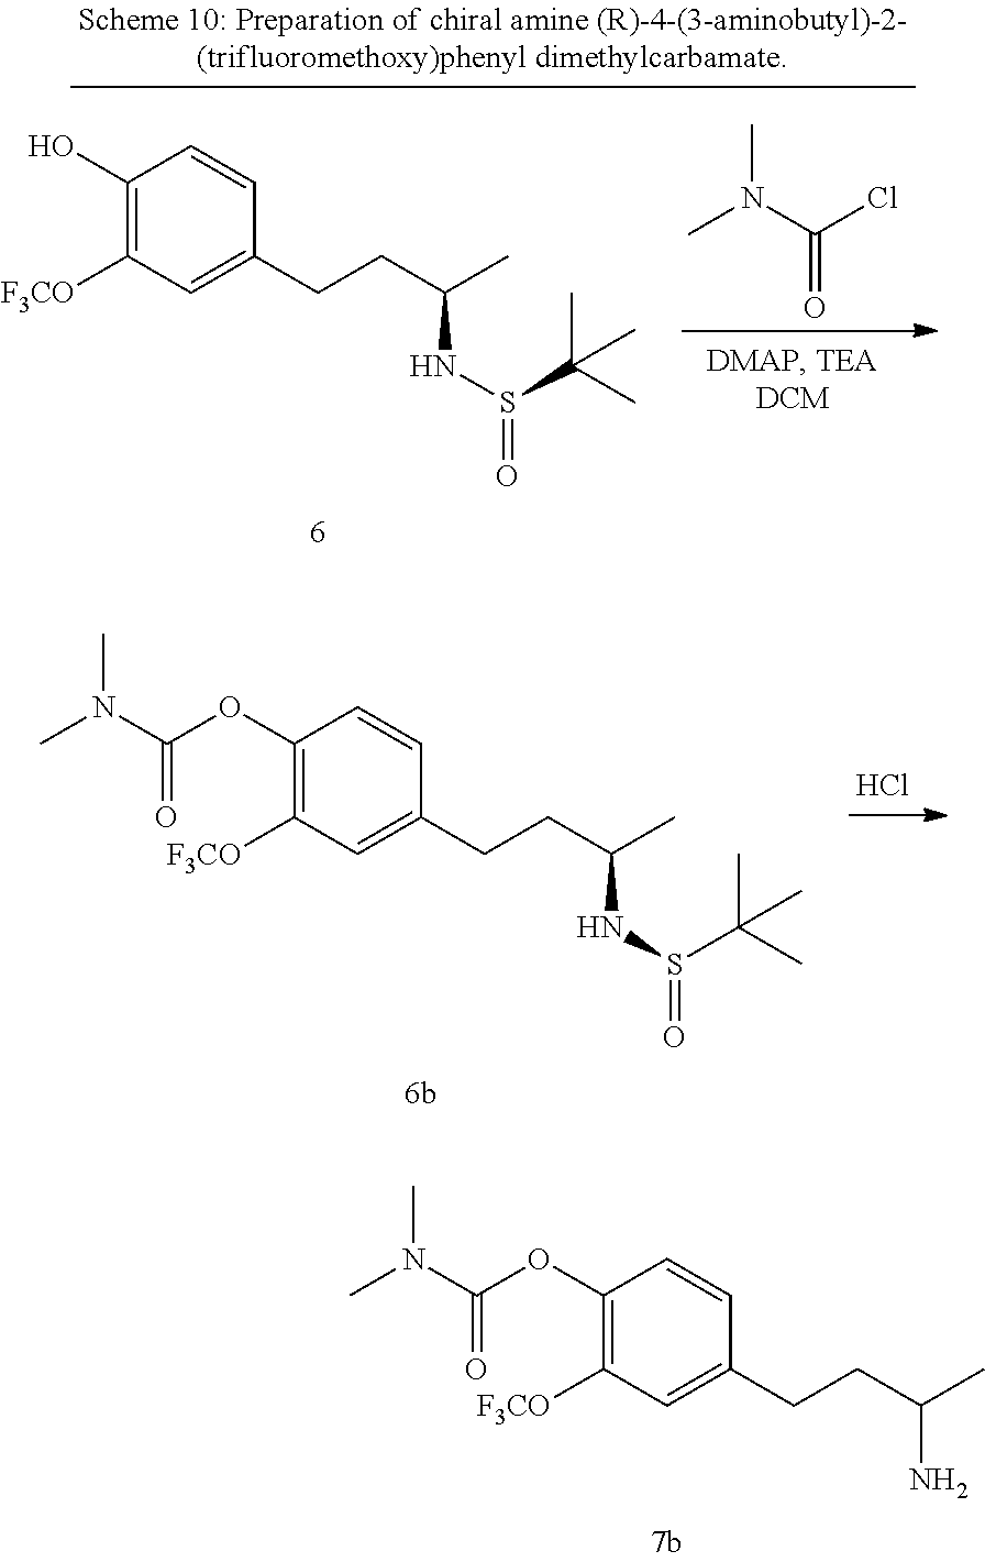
Cl.C1(OC(N(C)C)=O)=C([F3CO])C=C(CCC(C)NS(=O)C(C)(C)C)C=C1.C1(OC(N(C)C)=O)=C([F3CO])C=C(CCC(C)N)C=C1.CN(C(Cl)=O)C.C1(O)=C([F3CO])C=C(CCC(C)NS(=O)C(C)(C)C)C=C1
